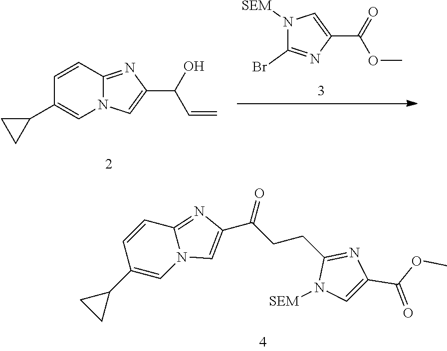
N1([SEM])C(Br)=NC(C(OC)=O)=C1.C12=NC(C(O)C=C)=CN1C=C(C1CC1)C=C2.O=C(CCC1=NC(C(OC)=O)=CN1[SEM])C1=CN2C(=N1)C=CC(C1CC1)=C2
